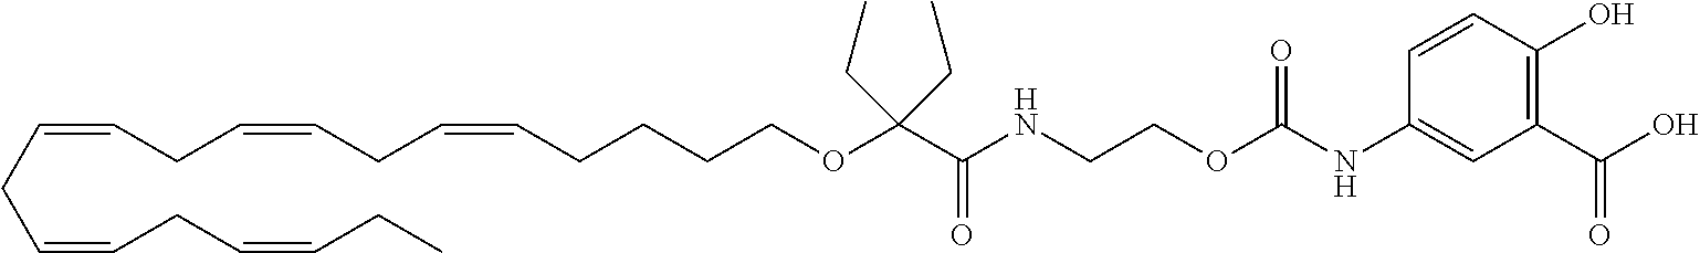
C1(C(O)=O)=C(O)C=CC(NC(OCCNC(C(OCCCCC=CCC=CCC=CCC=CCC=CCC)(CC)CC)=O)=O)=C1
